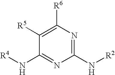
[R4]NC1=NC(N[R2])=NC([R6])=C1[R5]
